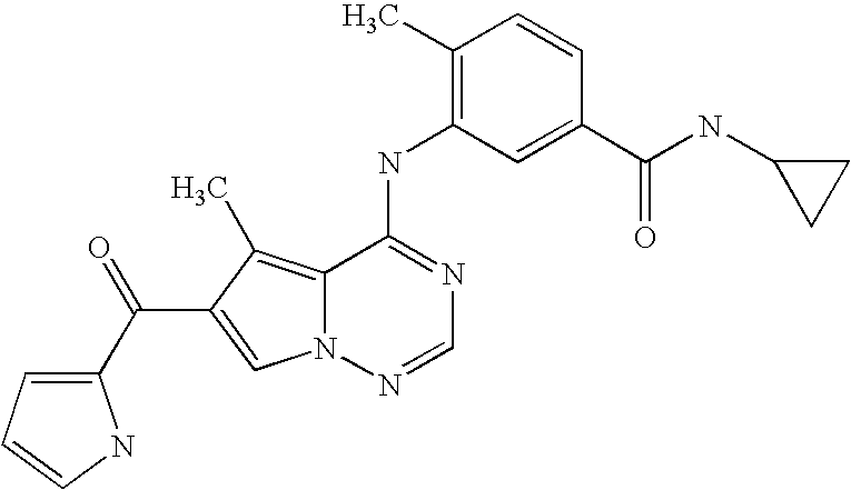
C1(C)=C(NC2=NC=NN3C2=C(C)C(C(C2=CC=CN2)=O)=C3)C=C(C(NC2CC2)=O)C=C1
